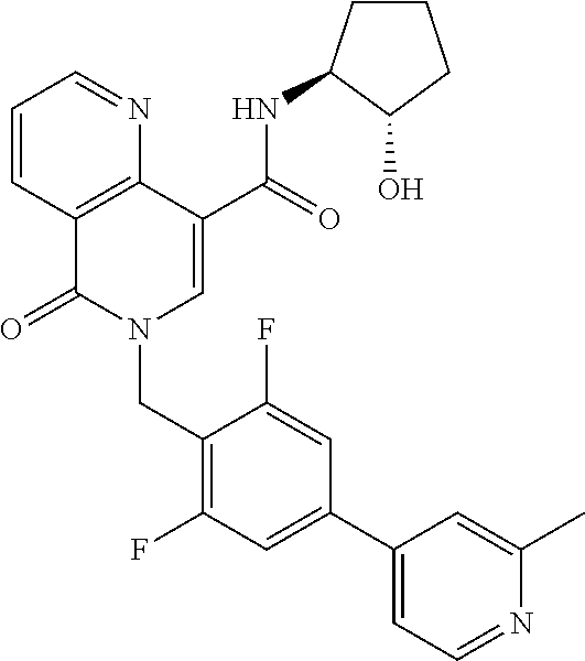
C1=CC2=C(N=C1)C(C(=O)NC1CCCC1O)=CN(CC1=C(F)C=C(C3=CC=NC(C)=C3)C=C1F)C2=O
